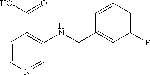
C1=CN=CC(NCC2=CC(F)=CC=C2)=C1C(O)=O
